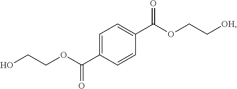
OCCOC(C1=CC=C(C(OCC[OH])=O)C=C1)=O
